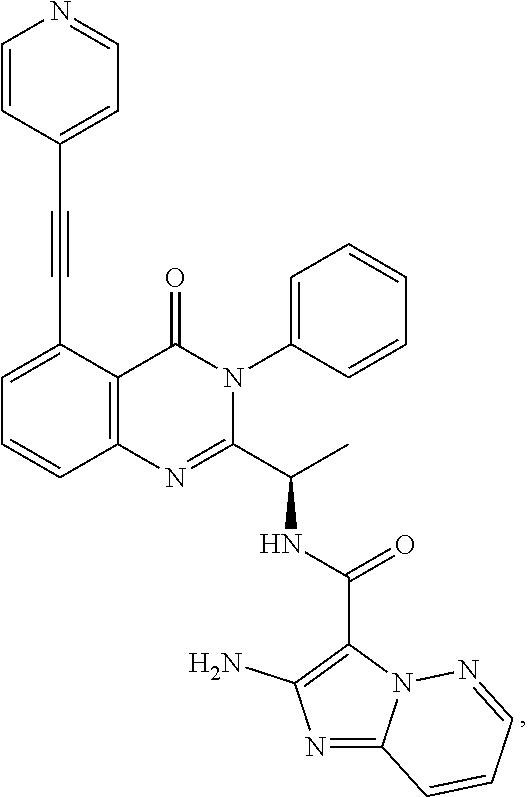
C(C1=CC=CC2=C1C(=O)N(C1=CC=CC=C1)C(C(C)NC(C1=C(N)N=C3N1N=CC=C3)=O)=N2)#CC1=CC=NC=C1
